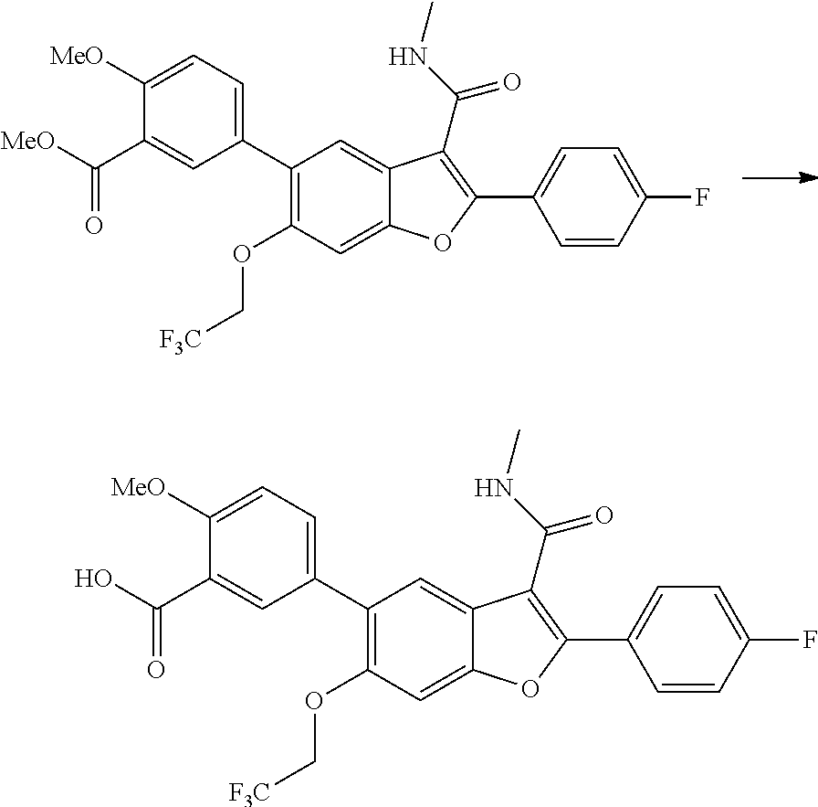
C1(C2=CC=C([MeO])C(C([MeO])=O)=C2)=C(OC[F3C])C=C2C(=C1)C(C(=O)NC)=C(C1=CC=C(F)C=C1)O2.C1(C2=CC=C([MeO])C(C(O)=O)=C2)=C(OC[F3C])C=C2C(=C1)C(C(=O)NC)=C(C1=CC=C(F)C=C1)O2
